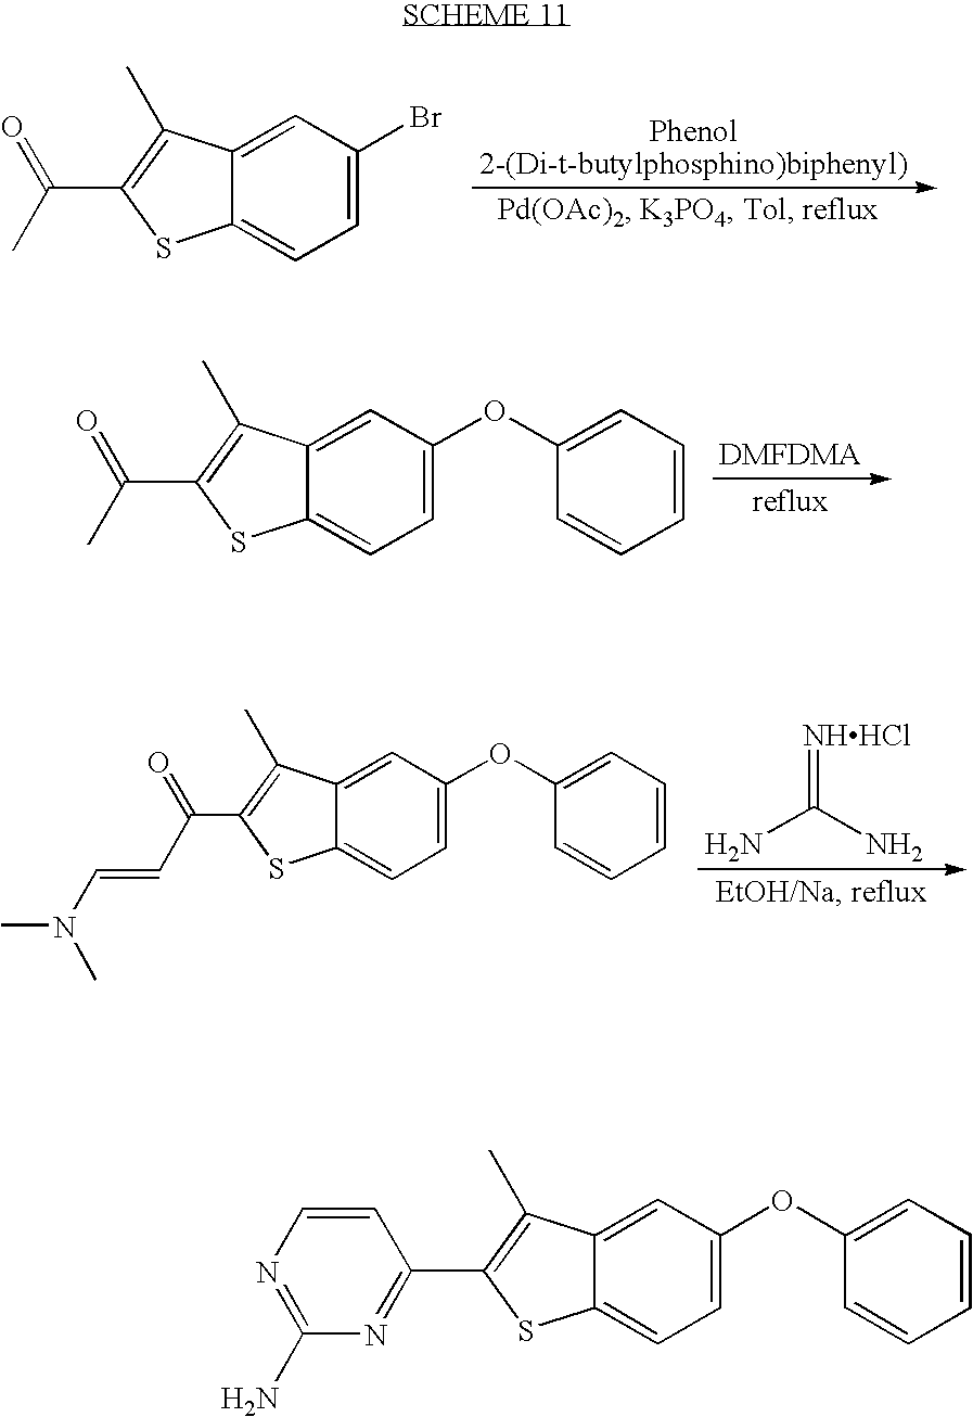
C1=C(Br)C=C2C(=C1)SC(C(C)=O)=C2C.C1=C(OC2=CC=CC=C2)C=C2C(=C1)SC(C(C)=O)=C2C.NC(N)=[NHHCl].C1=C(OC2=CC=CC=C2)C=C2C(=C1)SC(C(C=CN(C)C)=O)=C2C.C1=C(OC2=CC=CC=C2)C=C2C(=C1)SC(C1=NC(N)=NC=C1)=C2C
